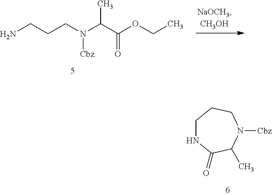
C1NC(=O)C(C)N([Cbz])CC1.NCCCN(C(C(OCC)=O)C)[Cbz]
